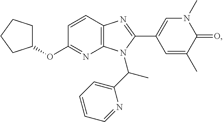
C1(OC2CCCC2)=NC2=C(C=C1)N=C(C1=CN(C)C(=O)C(C)=C1)N2C(C1=CC=CC=N1)C
